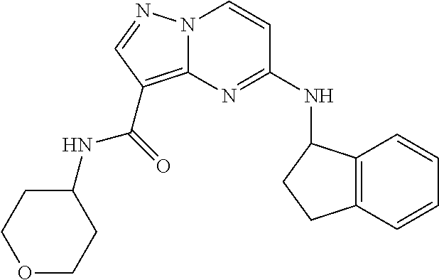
N(C1=NC2=C(C(NC3CCOCC3)=O)C=NN2C=C1)C1C2=C(CC1)C=CC=C2
